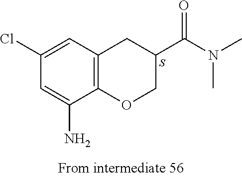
C1(N)=CC(Cl)=CC2=C1OCC(C(N(C)C)=O)C2
